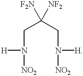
C(N([H])[NO2])C(CN([H])[NO2])([NF2])[F2N]
